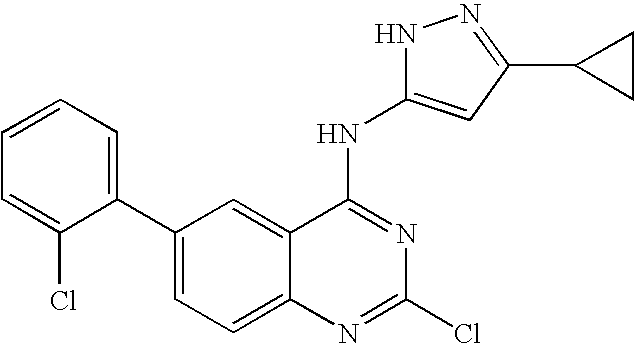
C1(C2=CC=C3C(=C2)C(NC2=CC(C4CC4)=NN2)=NC(Cl)=N3)=CC=CC=C1Cl
